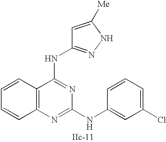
C12=C(N=C(NC3=CC(Cl)=CC=C3)N=C1NC1=NNC([Me])=C1)C=CC=C2
